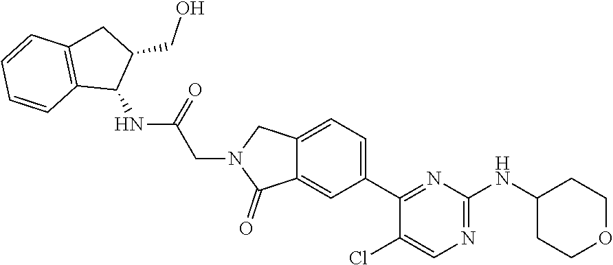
C12=CC=C(C3=NC(NC4CCOCC4)=NC=C3Cl)C=C1C(=O)N(CC(NC1C(CO)CC3=C1C=CC=C3)=O)C2
